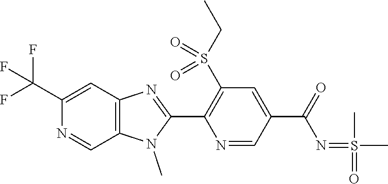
C1(C(F)(F)F)=CC2=C(C=N1)N(C)C(C1=C(S(CC)(=O)=O)C=C(C(N=S(C)(C)=O)=O)C=N1)=N2
